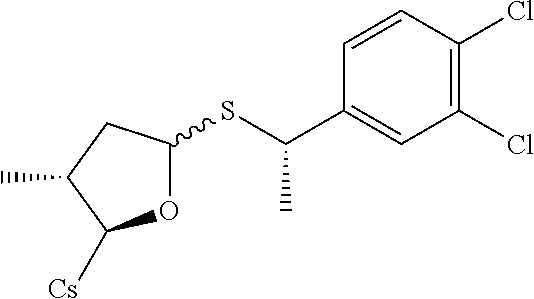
O1C(SC(C2=CC(Cl)=C(Cl)C=C2)C)CC(C)C1[Cs]
